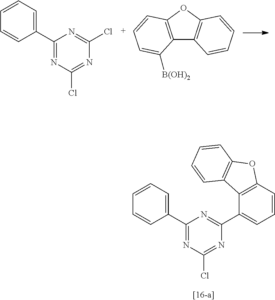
C1=CC=C(C2=NC(Cl)=NC(Cl)=N2)C=C1.C12=C(OC3=C1C=CC=C3)C=[C+]C=C2[B(OH)2].C1=CC=C(C2=NC(Cl)=NC(C3=CC=CC4=C3C3=C(O4)C=CC=C3)=N2)C=C1
